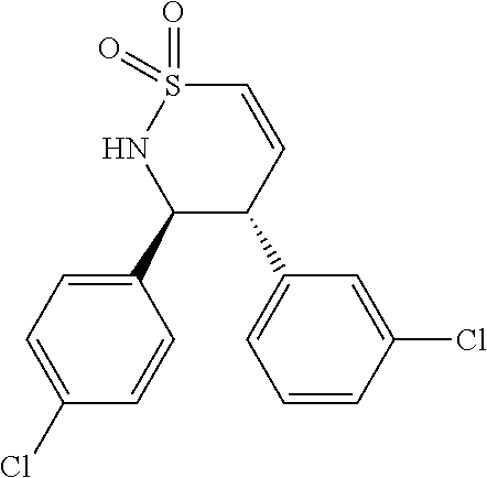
C1(C2C(C3=CC=CC(Cl)=C3)C=CS(=O)(=O)N2)=CC=C(Cl)C=C1
